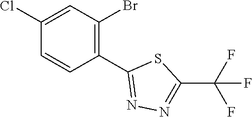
C1(Cl)=CC(Br)=C(C2=NN=C(C(F)(F)F)S2)C=C1
